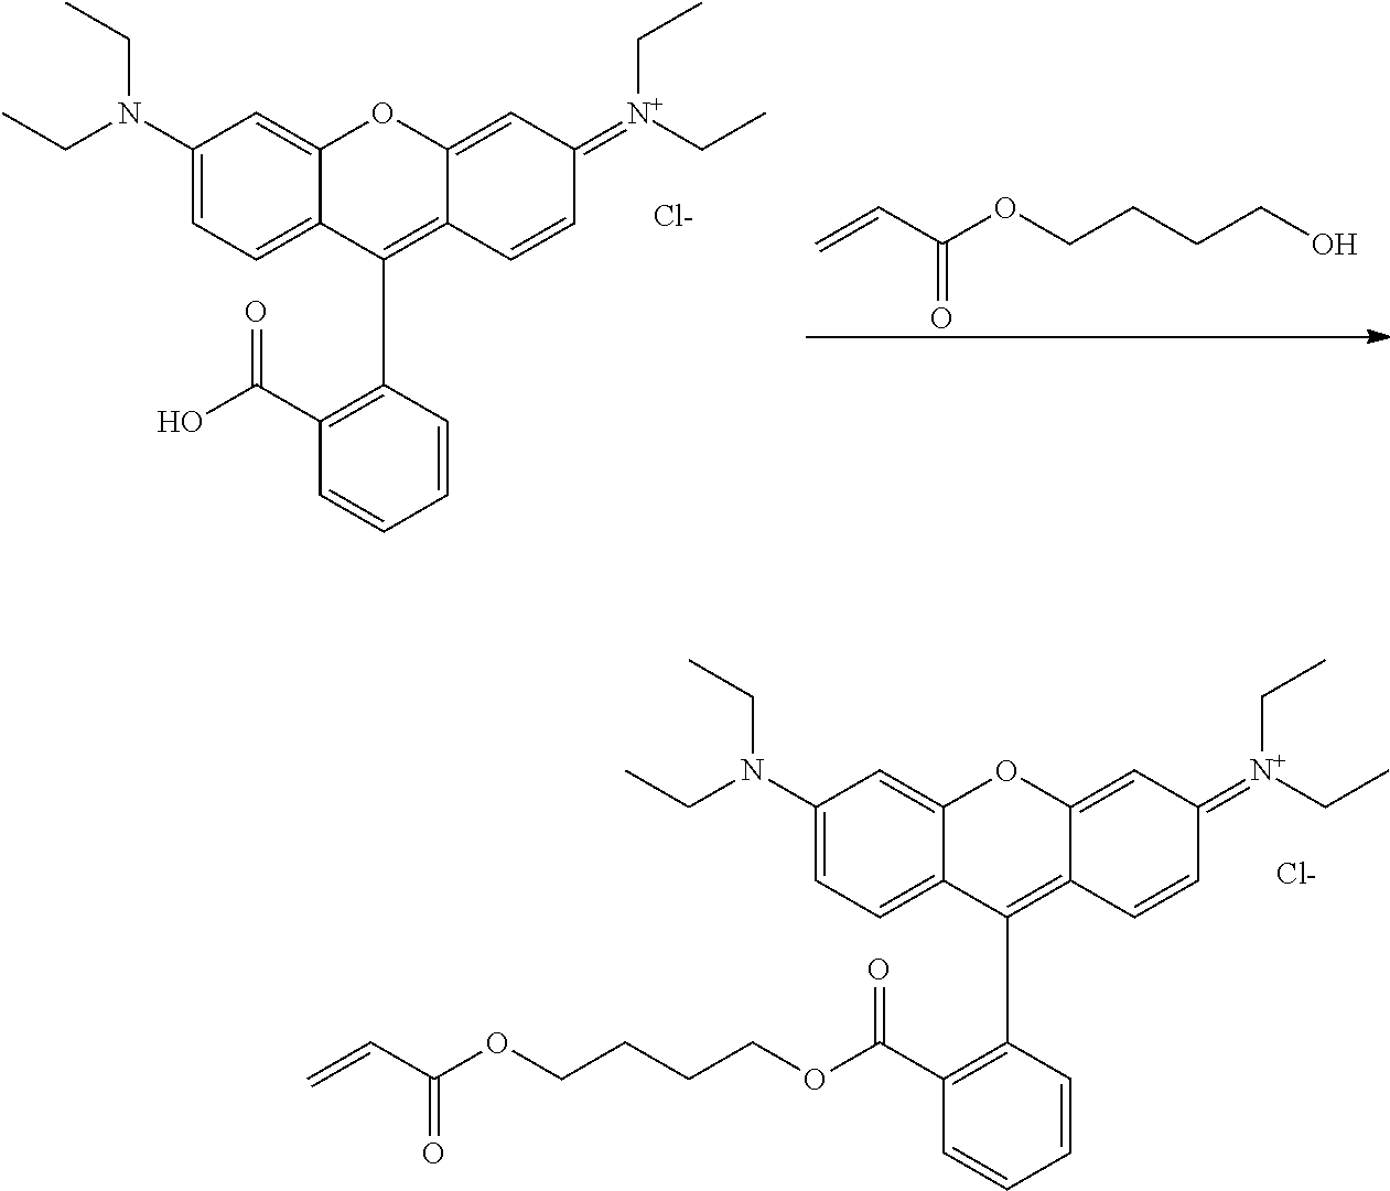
C1(N(CC)CC)=CC=C2C(=C1)OC1=CC(=[N+](CC)CC)C=CC1=C2C1=C(C(OCCCCOC(C=C)=O)=O)C=CC=C1.[Cl-].C1(N(CC)CC)=CC=C2C(=C1)OC1=CC(=[N+](CC)CC)C=CC1=C2C1=C(C(O)=O)C=CC=C1.[Cl-].C=CC(OCCCCO)=O
